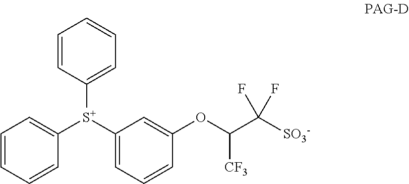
C1=CC=CC([S+](C2=CC=CC=C2)C2=CC=CC(OC([CF3])C([SO3-])(F)F)=C2)=C1
